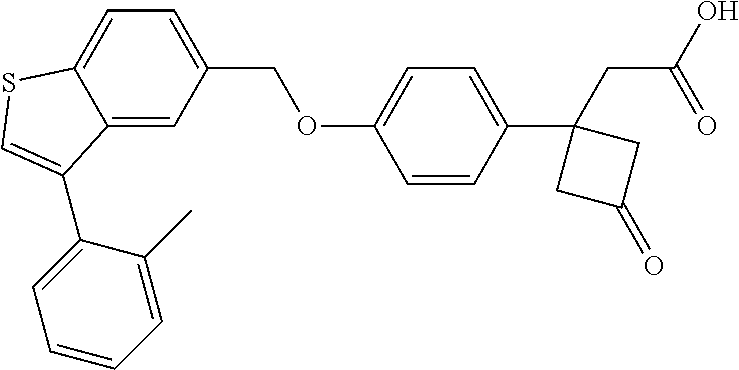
C12=CC(COC3=CC=C(C4(CC(O)=O)CC(=O)C4)C=C3)=CC=C1SC=C2C1=CC=CC=C1C
